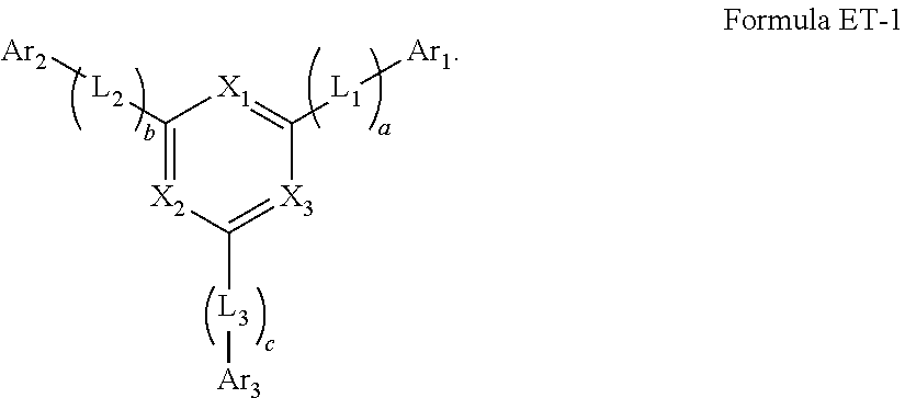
C1([L2][Ar2])=[X2]C([L3][Ar3])=[X3]C([L1][Ar1])=[X1]1
